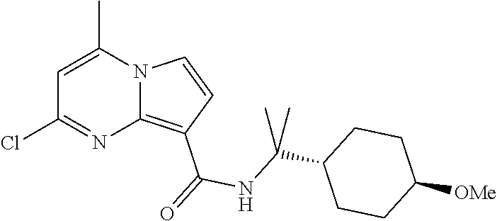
C1=C(C)N2C(=C(C(=O)NC(C3CCC([OMe])CC3)(C)C)C=C2)N=C1Cl
